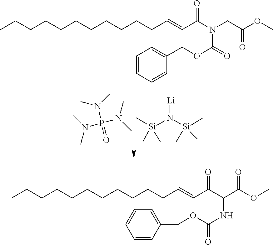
[Si](N([Si](C)(C)C)[Li])(C)(C)C.P(N(C)C)(N(C)C)(N(C)C)=O.CCCCCCCCCCCC=CC(N(CC(OC)=O)C(OCC1=CC=CC=C1)=O)=O.CCCCCCCCCCCC=CC(C(C(OC)=O)NC(OCC1=CC=CC=C1)=O)=O
